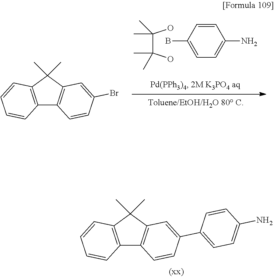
C12=C(C(C)(C)C3=C1C=CC(C1=CC=C(N)C=C1)=C3)C=CC=C2.C12=C(C(C)(C)C3=C1C=CC(Br)=C3)C=CC=C2.C(C(O)(C)C)(O)(C)C.C1(B)=CC=C(N)C=C1
